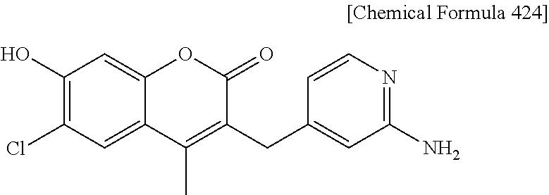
C1(O)=C(Cl)C=C2C(=C1)OC(=O)C(CC1=CC(N)=NC=C1)=C2C
